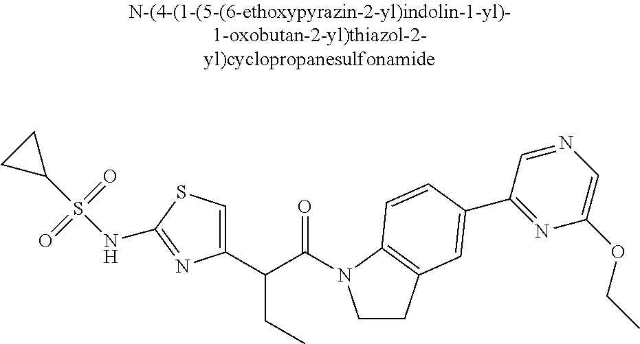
C1(C(C(=O)N2CCC3=C2C=CC(C2=NC(OCC)=CN=C2)=C3)CC)=CSC(NS(C2CC2)(=O)=O)=N1
